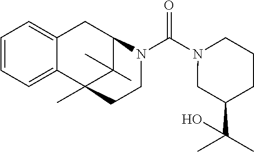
C1=C2C(=CC=C1)C1(C)C(C)(C)C(C2)N(C(N2CC(C(C)(C)O)CCC2)=O)CC1
